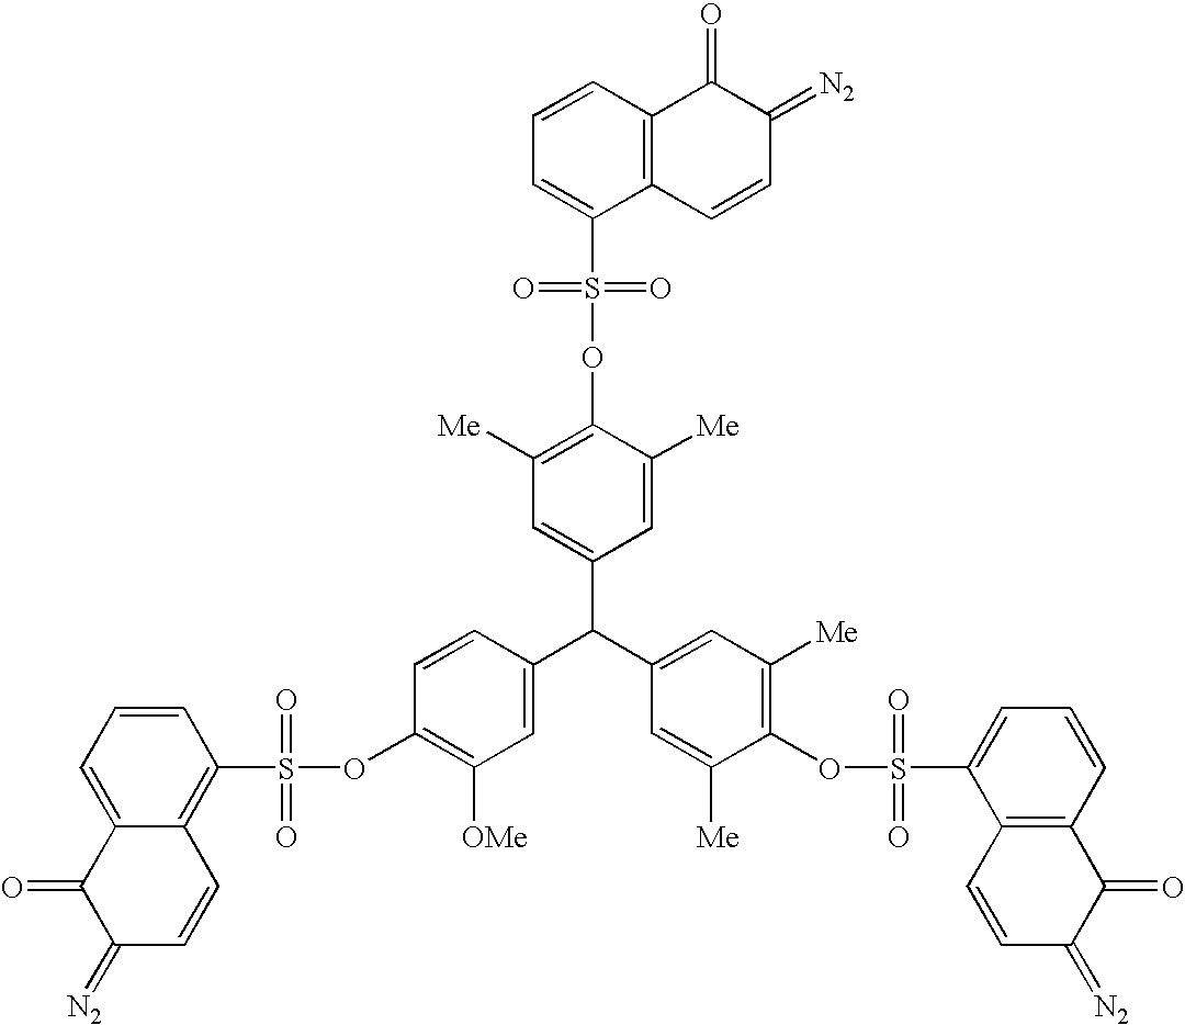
C1(S(=O)(=O)OC2=C([OMe])C=C(C(C3=CC([Me])=C(OS(=O)(=O)C4=CC=CC5=C4C=CC(=[N2])C5=O)C([Me])=C3)C3=CC([Me])=C(OS(=O)(=O)C4=CC=CC5=C4C=CC(=[N2])C5=O)C([Me])=C3)C=C2)=C2C(=CC=C1)C(=O)C(=[N2])C=C2
